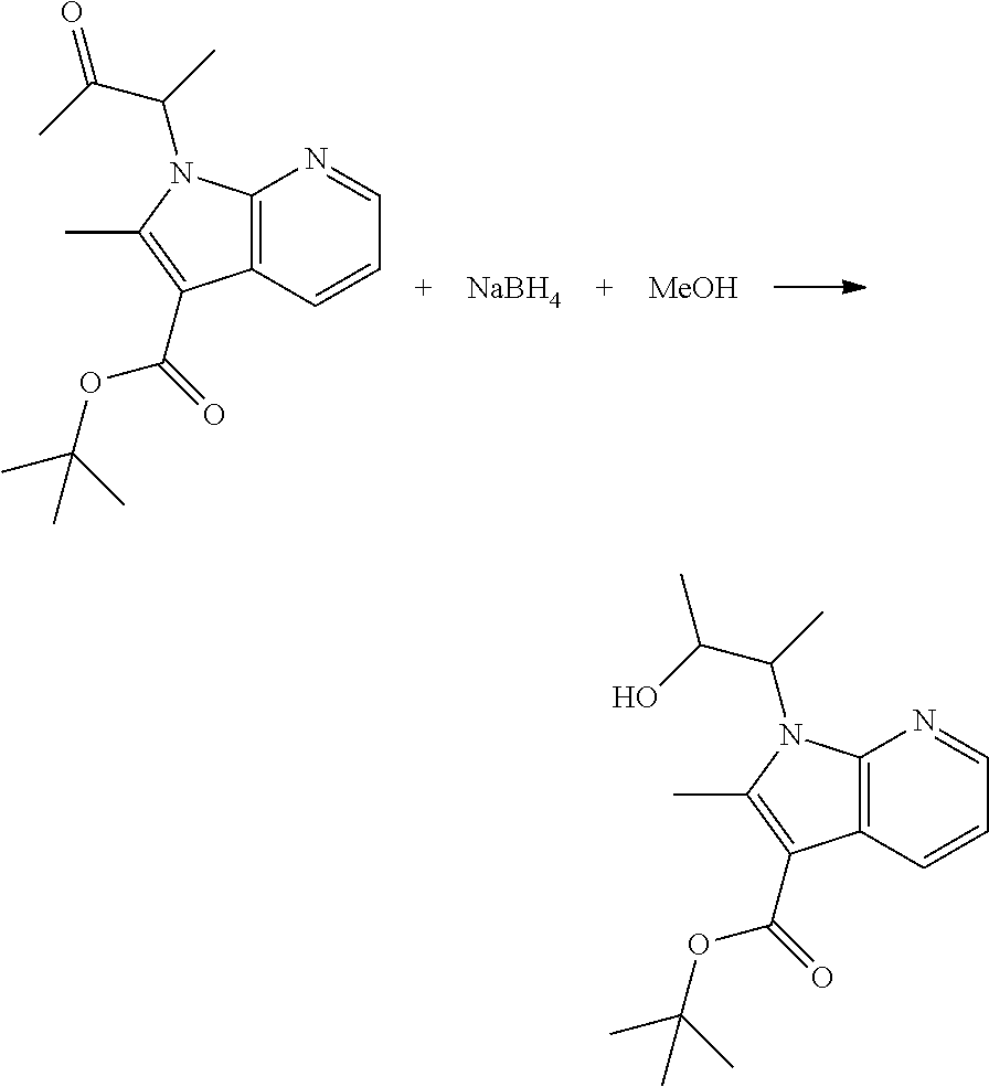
C12=C(C=CC=N1)C(C(=O)OC(C)(C)C)=C(C)N2C(C)C(O)C.[NaBH4].C12=C(C=CC=N1)C(C(=O)OC(C)(C)C)=C(C)N2C(C)C(C)=O.[MeOH]
